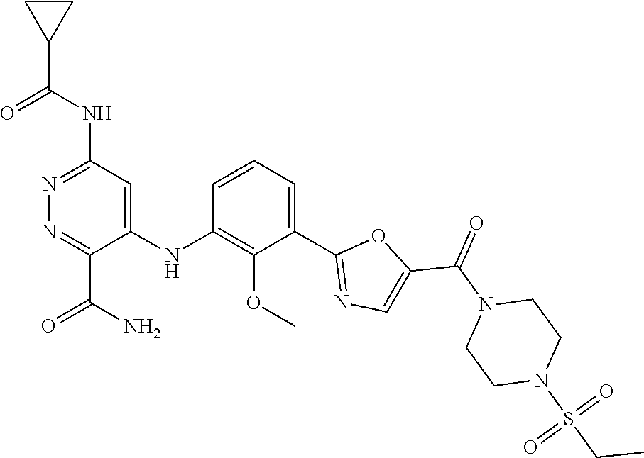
C1=CC=C(C2=NC=C(C(N3CCN(S(CC)(=O)=O)CC3)=O)O2)C(OC)=C1NC1=CC(NC(C2CC2)=O)=NN=C1C(N)=O
